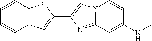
C1(C2=CN3C(=N2)C=C(NC)C=C3)=CC2=C(O1)C=CC=C2
